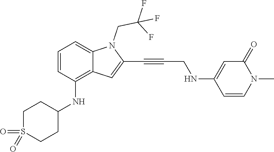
C1=CN(C)C(=O)C=C1NCC#CC1=CC2=C(NC3CCS(=O)(=O)CC3)C=CC=C2N1CC(F)(F)F
